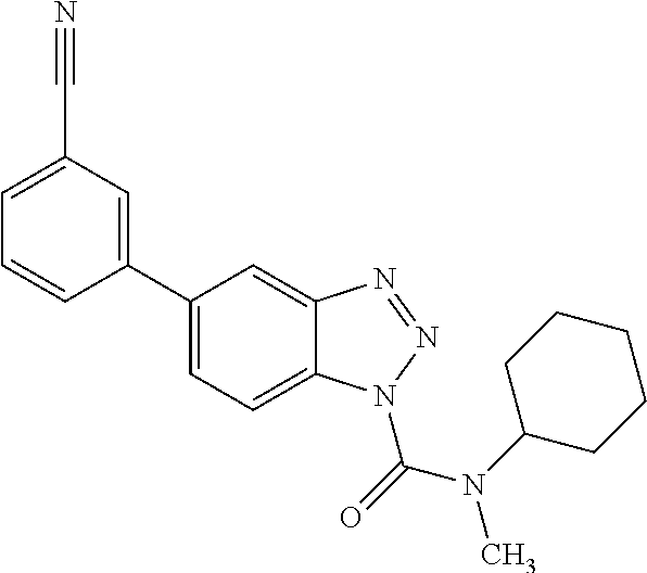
C1=C(C#N)C=C(C2=CC=C3C(=C2)N=NN3C(N(C)C2CCCCC2)=O)C=C1
